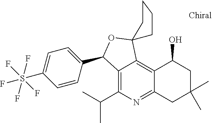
C12=C(C(C)C)N=C3C(=C1C1(OC2C2=CC=C(S(F)(F)(F)(F)F)C=C2)CCCC1)C(O)CC(C)(C)C3
